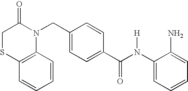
C1(N(C(C2=CC=C(CN3C(=O)CSC4=C3C=CC=C4)C=C2)=O)[H])=CC=CC=C1N
